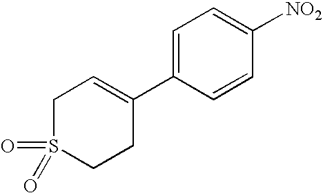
C1S(=O)(=O)CCC(C2=CC=C([NO2])C=C2)=C1
